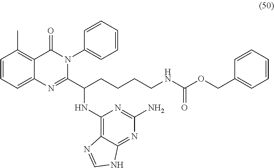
C1=CC=C2C(=C1C)C(=O)N(C1=CC=CC=C1)C(C(CCCCNC(OCC1=CC=CC=C1)=O)NC1=C3C(=NC(N)=N1)NC=N3)=N2
